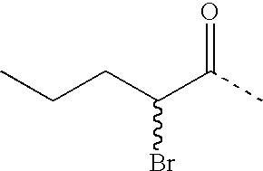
CCCC(C(C)=O)Br
